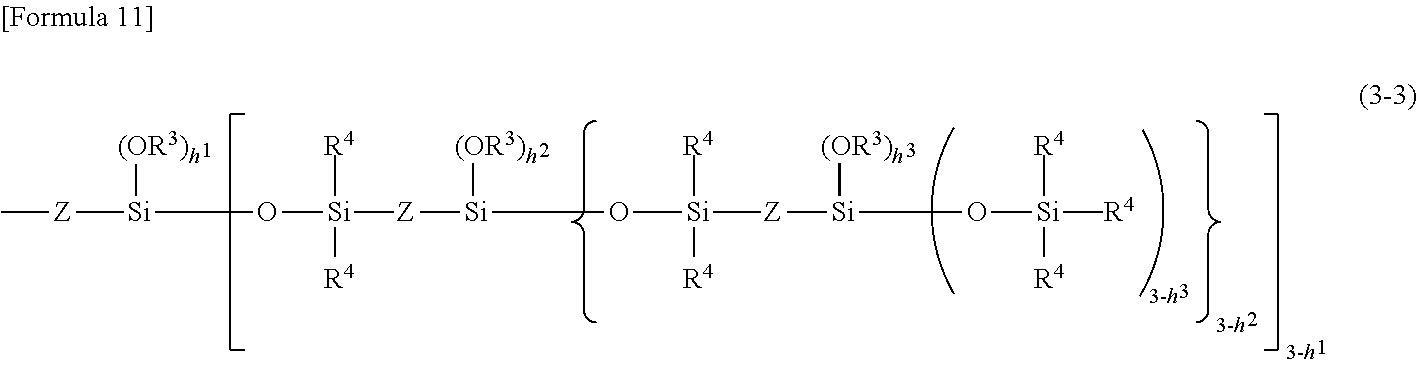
[Z]([Si](O[Si]([Z][Si]([(OR3)h])O[Si]([R4])([R4])([Z][Si]([(OR3)h])O[Si]([R4])(C)([R4])[R4])C)(C)([R4])[R4])(C)[(OR3)h])C
